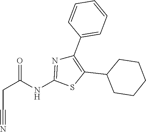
C(C#N)C(=O)NC1=NC(C2=CC=CC=C2)=C(C2CCCCC2)S1
